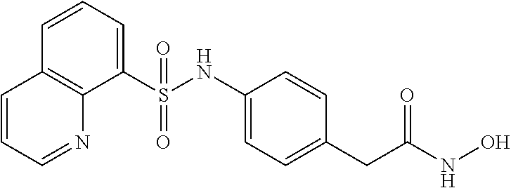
C1(S(NC2=CC=C(CC(NO)=O)C=C2)(=O)=O)=CC=CC2=C1N=CC=C2
